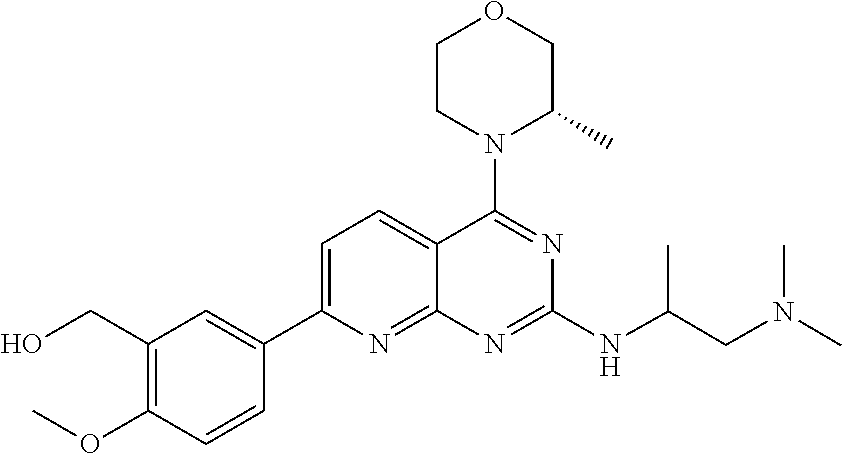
C1=C(C2=CC(CO)=C(OC)C=C2)N=C2C(=C1)C(N1C(C)COCC1)=NC(NC(CN(C)C)C)=N2
